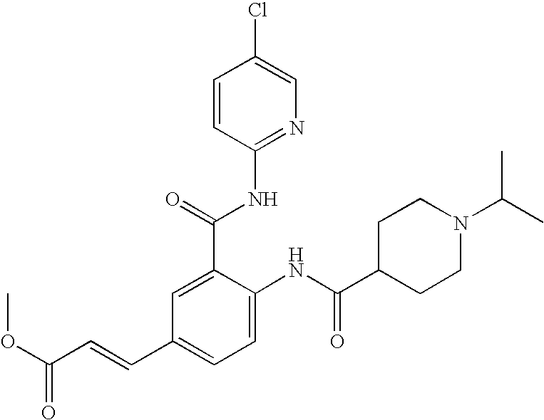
C1(C(=O)NC2=NC=C(Cl)C=C2)=CC(C=CC(OC)=O)=CC=C1NC(C1CCN(C(C)C)CC1)=O
